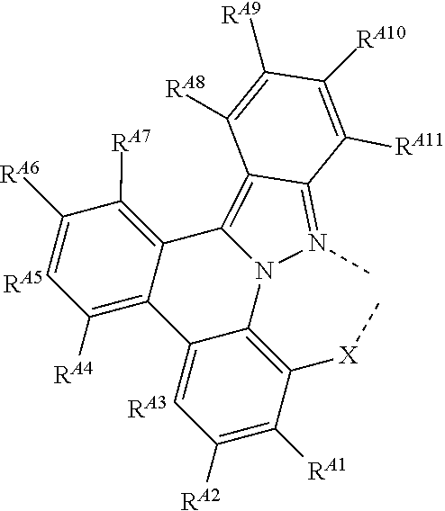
C1=C([RA6])C([RA7])=C2C(=C1[RA4])C1=CC([RA2])=C([RA1])C([X]C)=C1N1C2=C2C(=N1C)C([RA11])=C([RA10])C([RA9])=C2[RA8].[RA3].[RA5]
